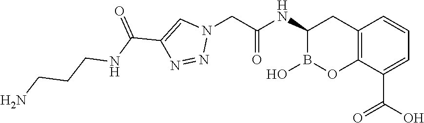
C1(NC(CN2C=C(C(NCCCN)=O)N=N2)=O)B(O)OC2=C(C1)C=CC=C2C(O)=O
